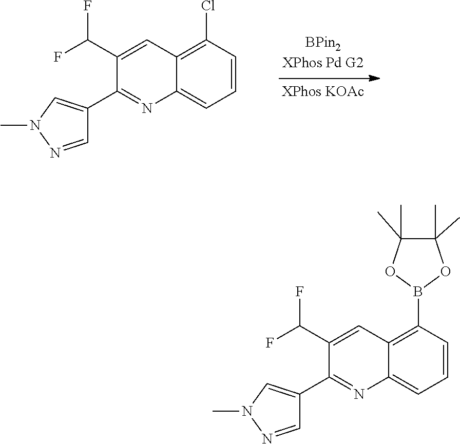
C1=CC(Cl)=C2C(=C1)N=C(C1=CN(C)N=C1)C(C(F)F)=C2.C1=CC(B2OC(C)(C)C(C)(C)O2)=C2C(=C1)N=C(C1=CN(C)N=C1)C(C(F)F)=C2
